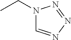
N1(CC)C=NN=N1
